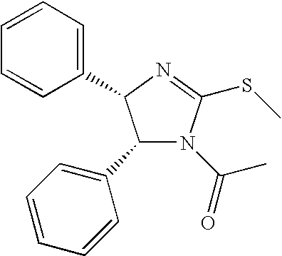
C1(C2=CC=CC=C2)N(C(C)=O)C(SC)=NC1C1=CC=CC=C1
